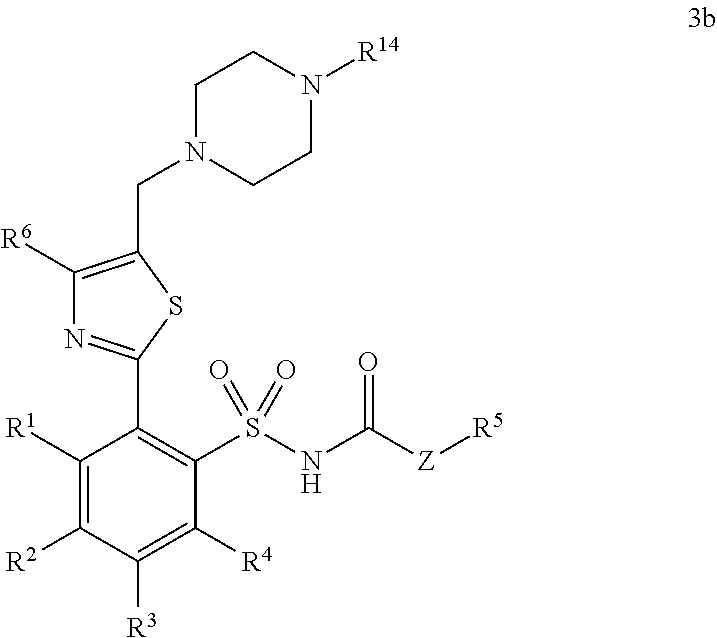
C1([R1])=C([R2])C([R3])=C([R4])C(S(NC([Z][R5])=O)(=O)=O)=C1C1=NC([R6])=C(CN2CCN([R14])CC2)S1
